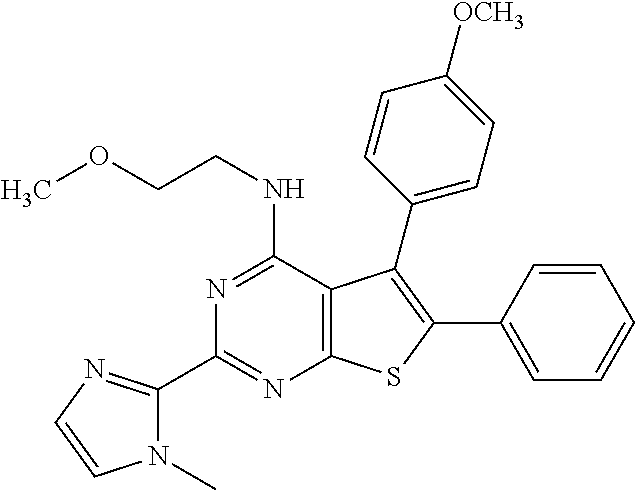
C1(C2=NC=CN2C)=NC2=C(C(NCCOC)=N1)C(C1=CC=C([OCH3])C=C1)=C(C1=CC=CC=C1)S2
